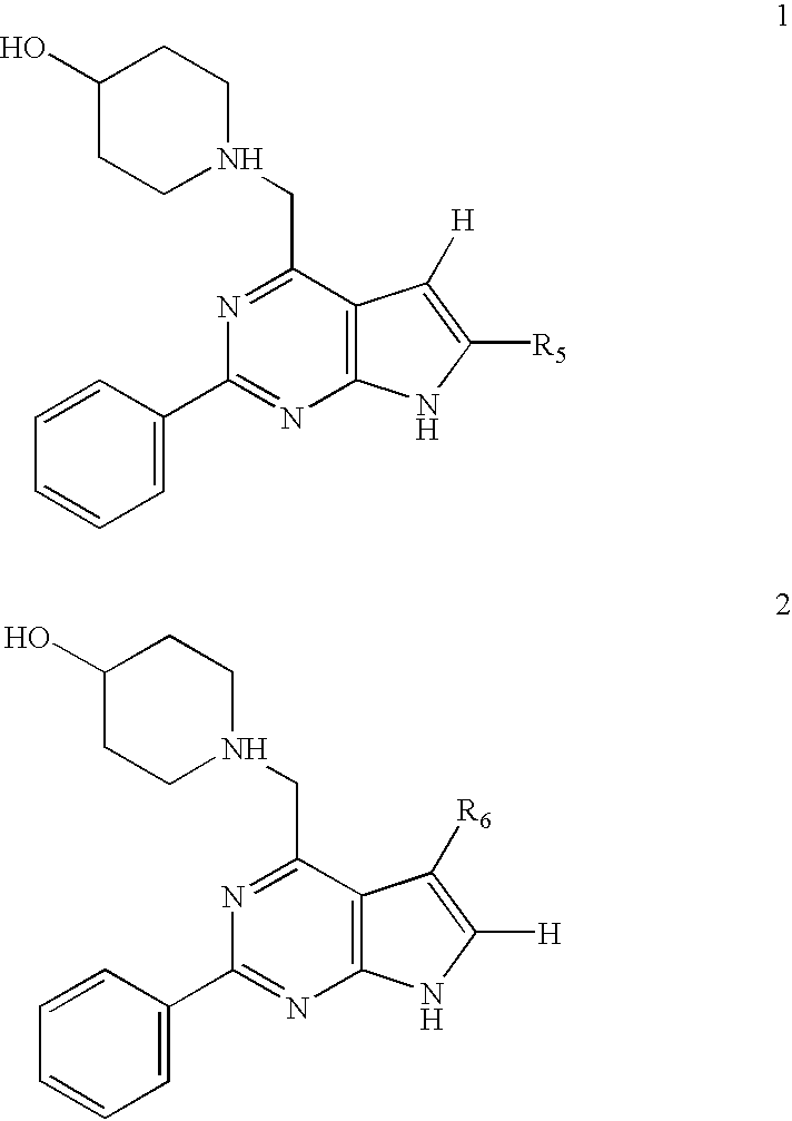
N1=C(CN2CCC(O)CC2)C2=C(N=C1C1=CC=CC=C1)NC([R5])=C2[H].N1=C(CN2CCC(O)CC2)C2=C(N=C1C1=CC=CC=C1)NC([H])=C2[R6]
